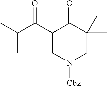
O=C1C(C)(C)CN([Cbz])CC1C(C(C)C)=O
